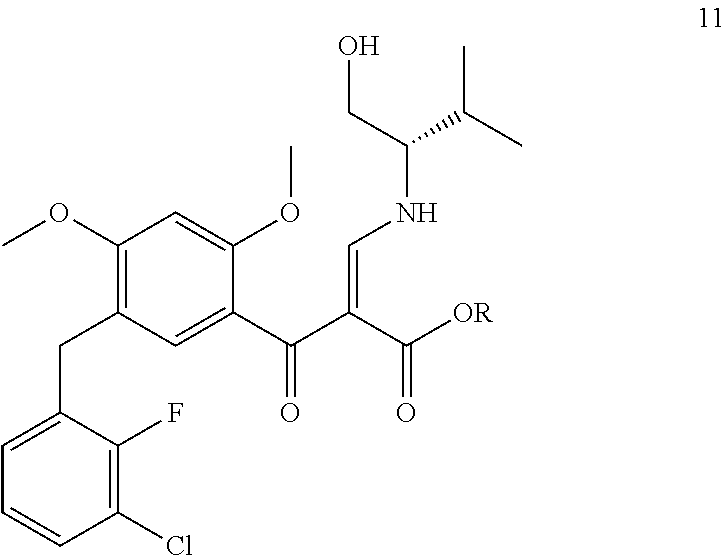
C1(Cl)=C(F)C(CC2=C(OC)C=C(OC)C(C(=O)C(C(=O)[OR])=CNC(CO)C(C)C)=C2)=CC=C1
